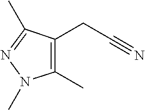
C1(C)=C(CC#N)C(C)=NN1C
